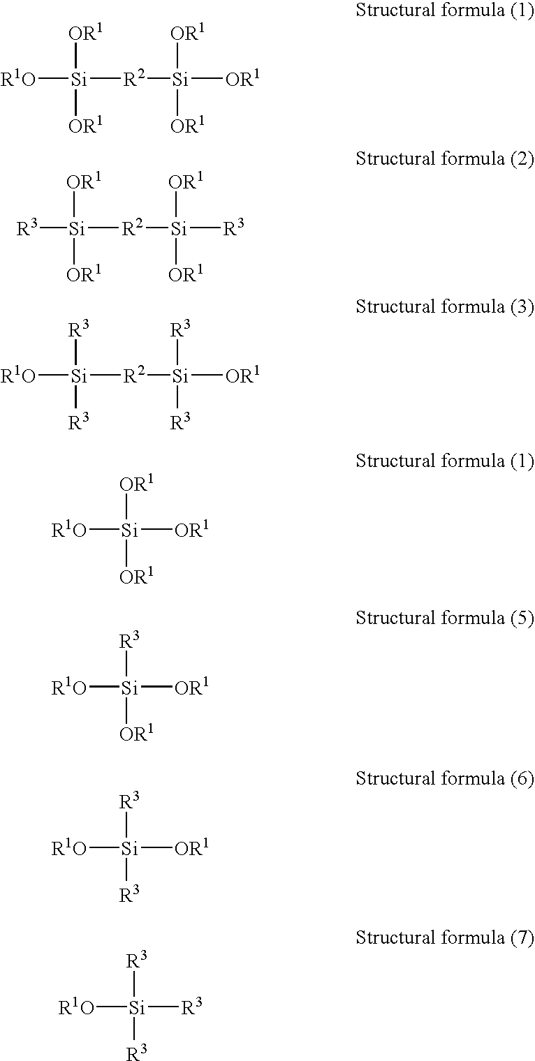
[R1O][Si]([OR1])([OR1])[R2][Si]([OR1])([OR1])[OR1].[R3][Si]([OR1])([OR1])[R2][Si]([R3])([OR1])[OR1].[R1O][Si]([R3])([R3])[R2][Si]([OR1])([R3])[R3].[R1O][Si]([OR1])([OR1])[OR1].[R1O][Si]([R3])([OR1])[OR1].[R1O][Si]([R3])([R3])[OR1].[R1O][Si]([R3])([R3])[R3]
